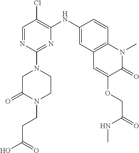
C1=NC(N2CCN(CCC(O)=O)C(=O)C2)=NC(NC2=CC3=C(C=C2)N(C)C(=O)C(OCC(NC)=O)=C3)=C1Cl
